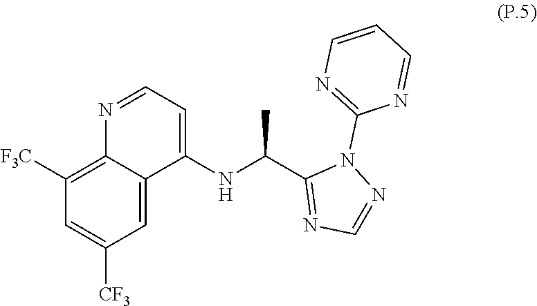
N1=C(C(NC2=CC=NC3=C([F3C])C=C([CF3])C=C23)C)N(C2=NC=CC=N2)N=C1
